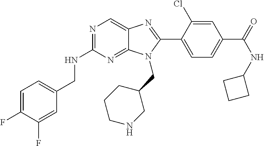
C1=C(F)C(F)=CC(CNC2=NC=C3C(=N2)N(CC2CCCNC2)C(C2=CC=C(C(=O)NC4CCC4)C=C2Cl)=N3)=C1
